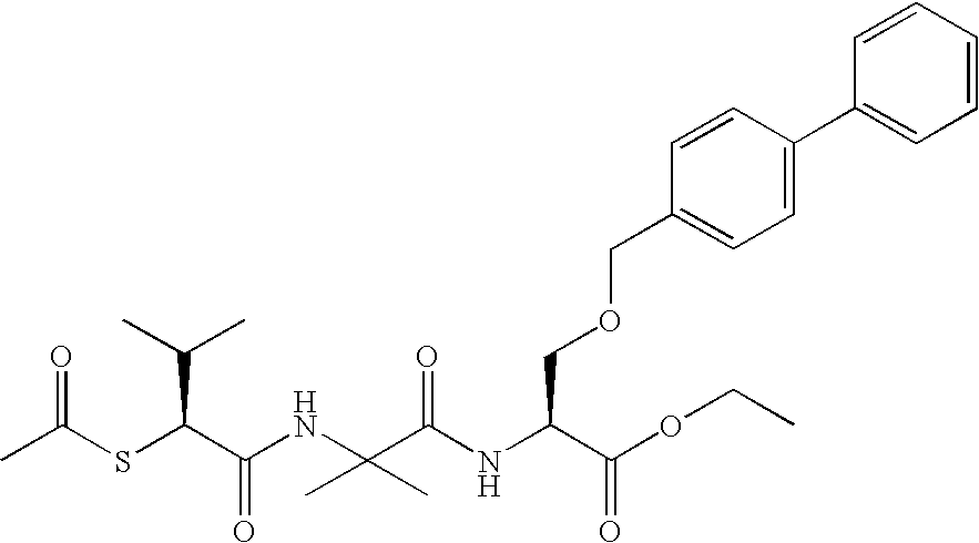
CC(SC(C(NC(C(NC(C(OCC)=O)COCC1=CC=C(C2=CC=CC=C2)C=C1)=O)(C)C)=O)C(C)C)=O
